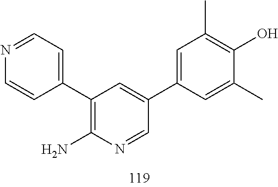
OC1=C(C)C=C(C2=CC(C3=CC=NC=C3)=C(N)N=C2)C=C1C
